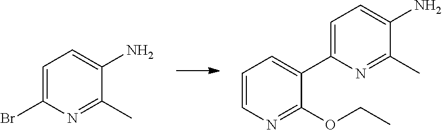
C1=C(Br)N=C(C)C(N)=C1.C1=C(C2=CC=CN=C2OCC)N=C(C)C(N)=C1
